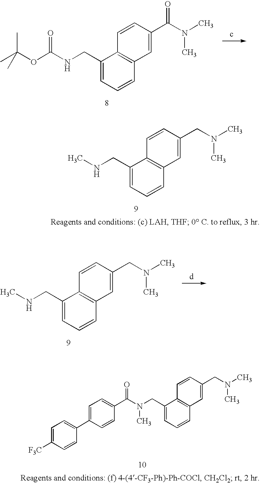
C1(CNC)=CC=CC2=C1C=CC(CN(C)C)=C2.C1(CN(C(C2=CC=C(C3=CC=C([F3C])C=C3)C=C2)=O)C)=CC=CC2=C1C=CC(CN(C)C)=C2.C1(CNC(OC(C)(C)C)=O)=CC=CC2=C1C=CC(C(N(C)C)=O)=C2.C1(CNC)=CC=CC2=C1C=CC(CN(C)C)=C2
